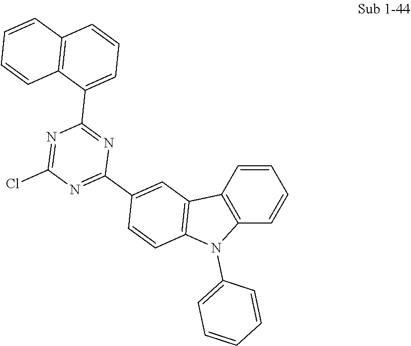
C1=CC2=C(C=C1)N(C1=CC=CC=C1)C1=C2C=C(C2=NC(Cl)=NC(C3=CC=CC4=C3C=CC=C4)=N2)C=C1
